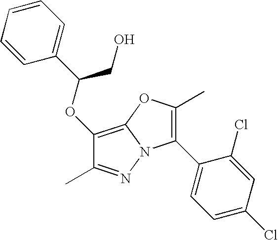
C1(OC(C2=CC=CC=C2)CO)=C2N(N=C1C)C(C1=CC=C(Cl)C=C1Cl)=C(C)O2
